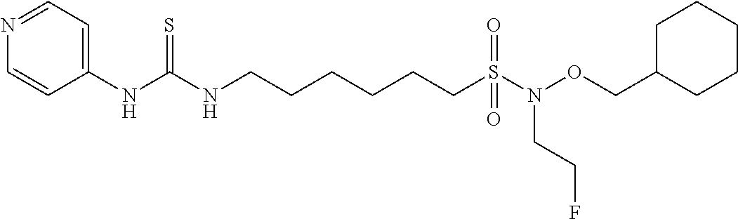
C1=CC(NC(NCCCCCCS(=O)(=O)N(OCC2CCCCC2)CCF)=S)=CC=N1
